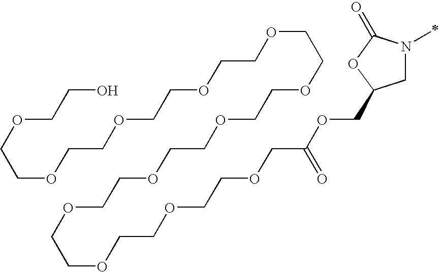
C1N(C)C(=O)OC1COC(COCCOCCOCCOCCOCCOCCOCCOCCOCCOCCOCCOCCO)=O
